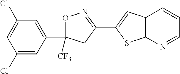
O1C([CF3])(C2=CC(Cl)=CC(Cl)=C2)CC(C2=CC3=C(S2)N=CC=C3)=N1
